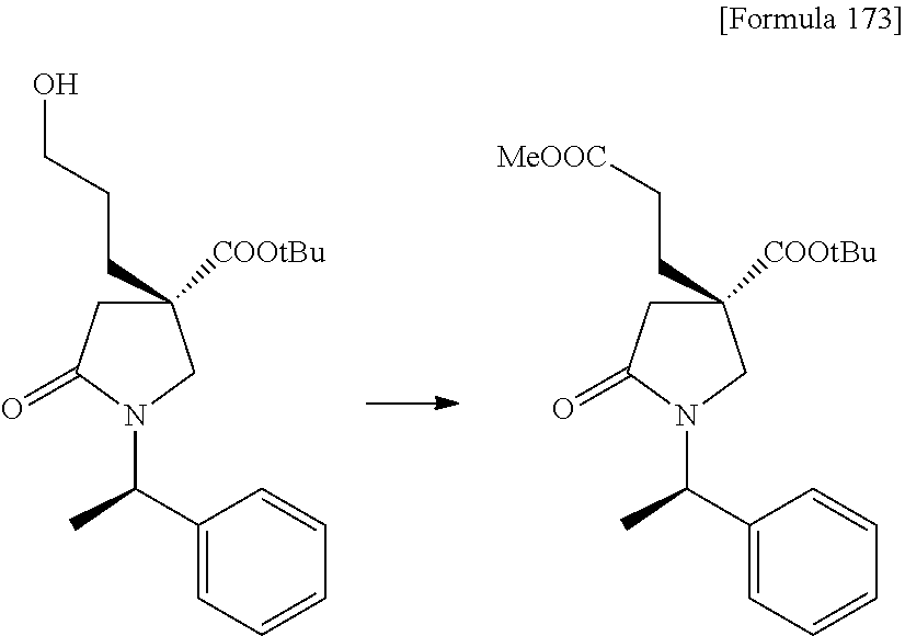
C1(C(C)N2CC(CCCO)([COOtBu])CC2=O)=CC=CC=C1.C1(C(C)N2CC(CC[MeOOC])([COOtBu])CC2=O)=CC=CC=C1
